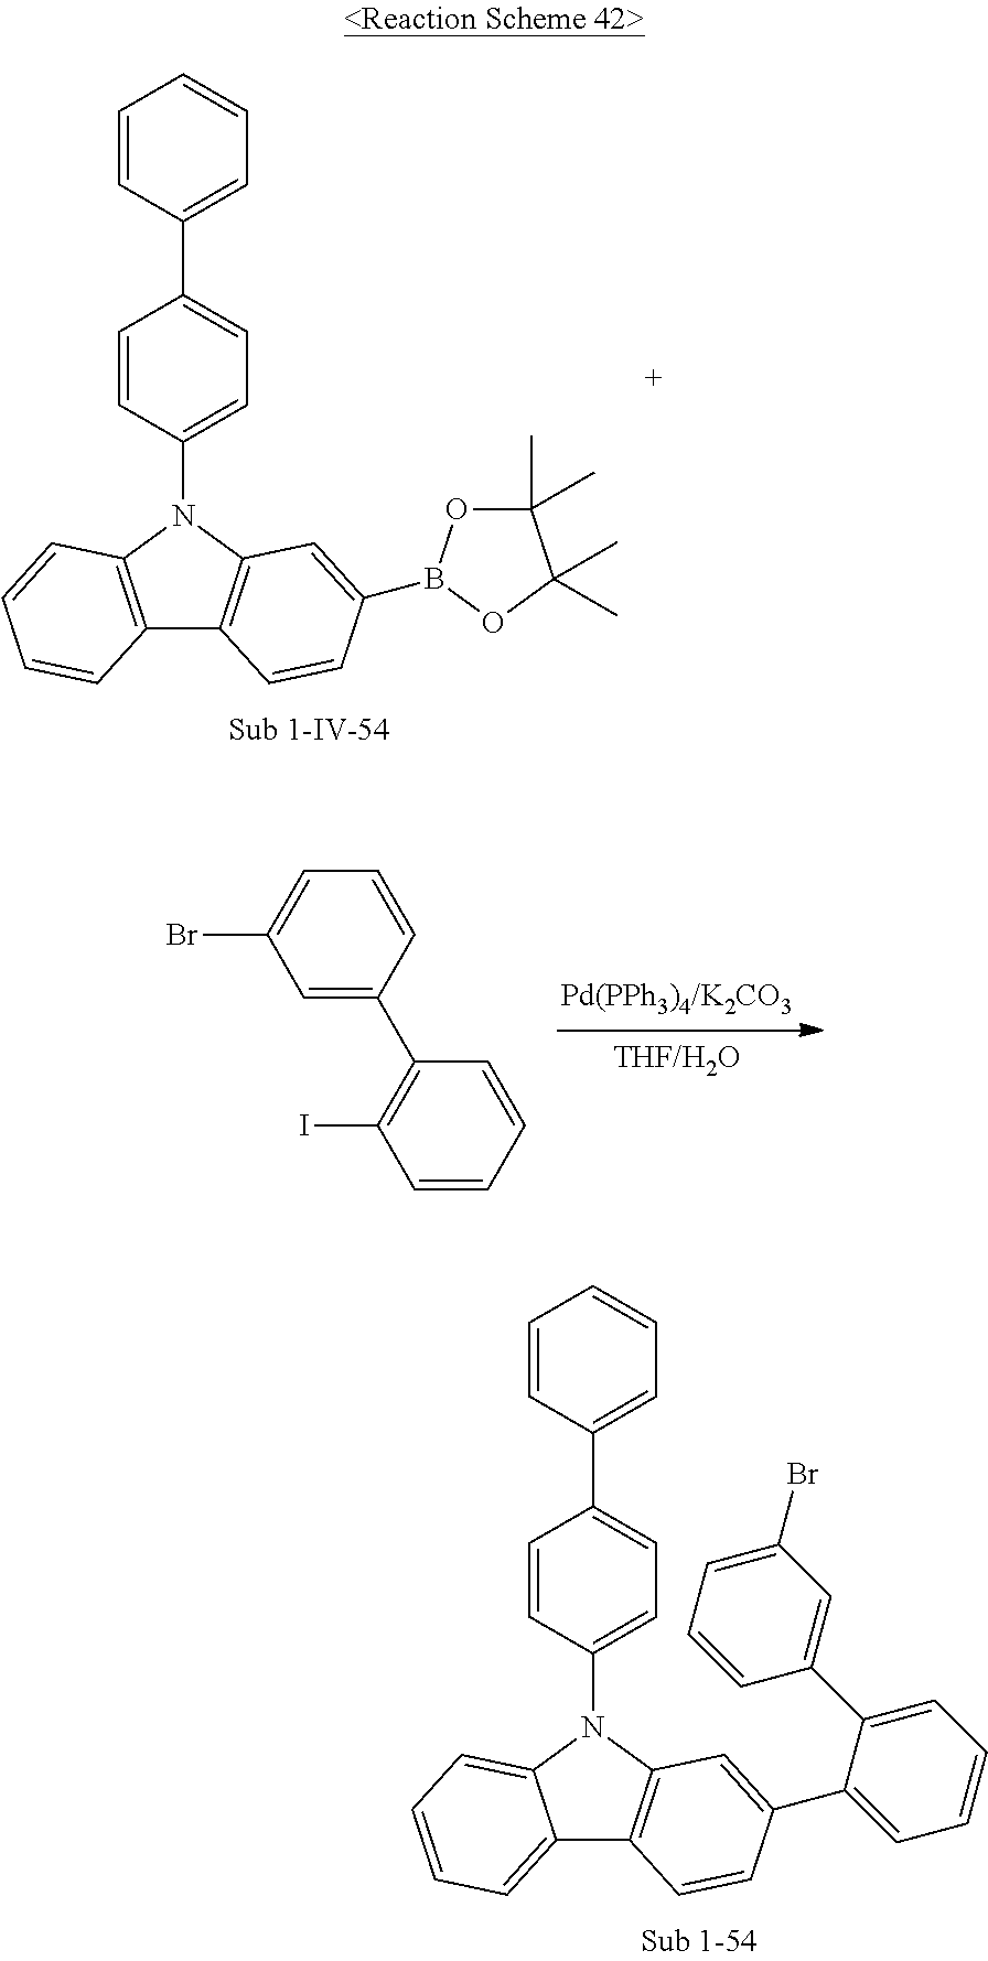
C12=C(N(C3=CC=C(C4=CC=CC=C4)C=C3)C3=C1C=CC(B1OC(C)(C)C(C)(C)O1)=C3)C=CC=C2.C1=C(C2=C(I)C=CC=C2)C=CC=C1Br.C12=CC=CC=C1N(C1=CC=C(C3=CC=CC=C3)C=C1)C1=C2C=CC(C2=CC=CC=C2C2=CC(Br)=CC=C2)=C1
